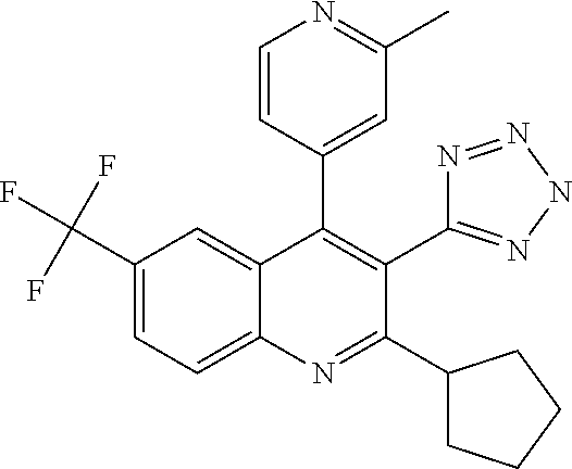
C1(C(F)(F)F)=CC=C2C(=C1)C(C1=CC(C)=NC=C1)=C(C1=NNN=N1)C(C1CCCC1)=N2
